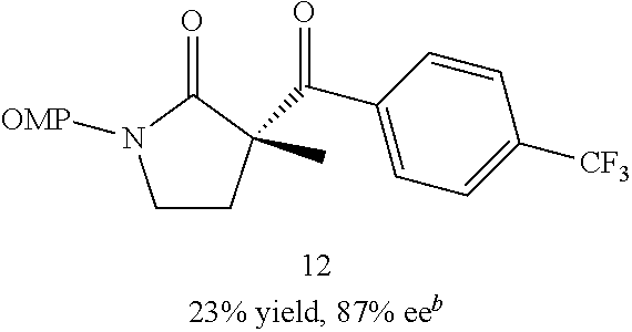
C1CC(C(C2=CC=C([CF3])C=C2)=O)(C)C(=O)N1[OMP]
